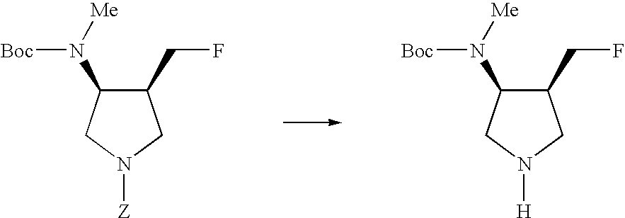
C1(CF)C(N([Boc])[Me])CN([Z])C1.C1(CF)C(N([Boc])[Me])CN([H])C1
